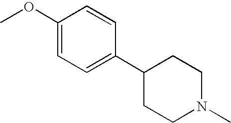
COC1=CC=C(C2CCN(C)CC2)C=C1
